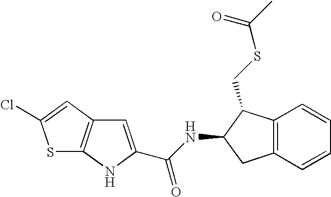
C1=C(C(NC2CC3=C(C2CSC(C)=O)C=CC=C3)=O)NC2=C1C=C(Cl)S2
